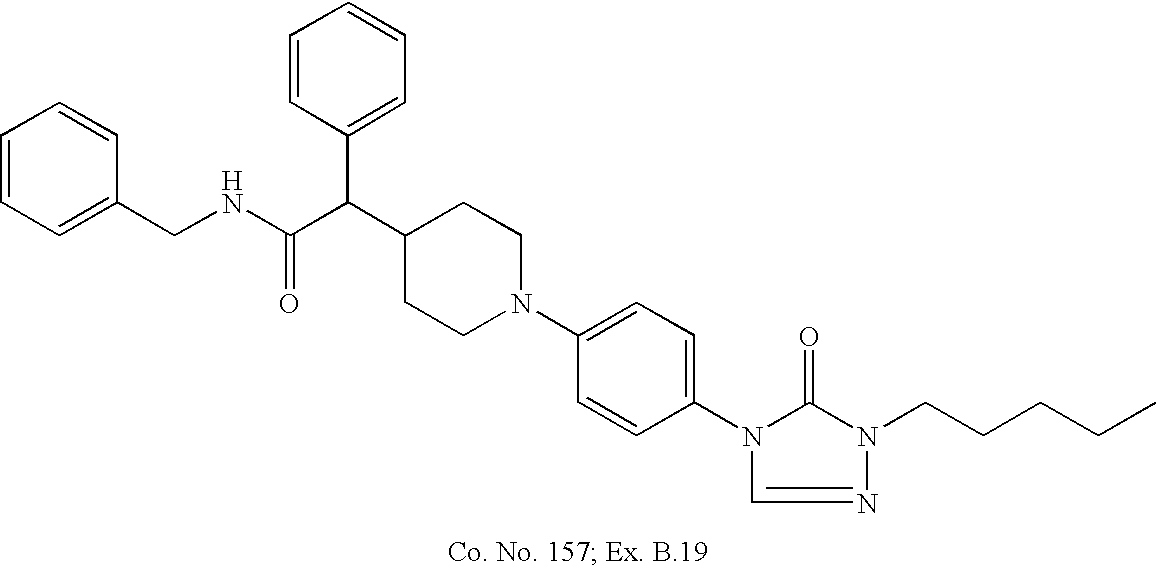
C1(C(C(NCC2=CC=CC=C2)=O)C2=CC=CC=C2)CCN(C2=CC=C(N3C(=O)N(CCCCC)N=C3)C=C2)CC1
